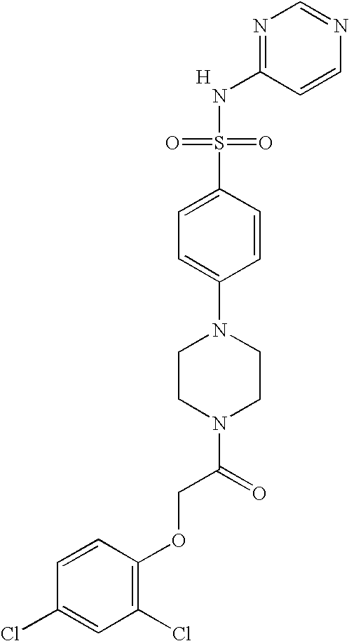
[H].C1=CN=CN=C1NS(=O)(=O)C1=CC=C(N2CCN(C(COC3=C(Cl)C=C(Cl)C=C3)=O)CC2)C=C1
